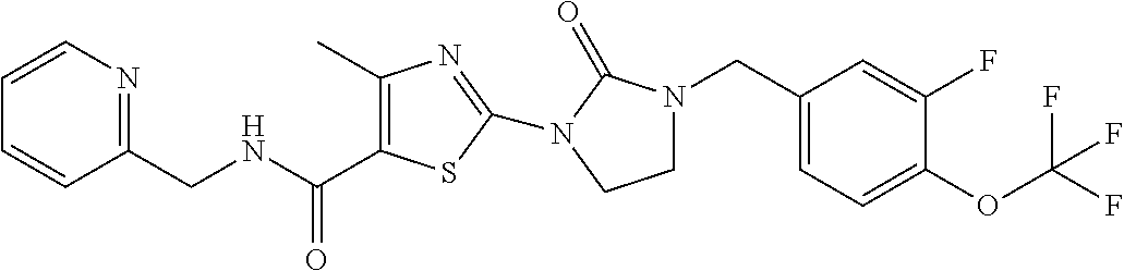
C1(CNC(=O)C2=C(C)N=C(N3C(=O)N(CC4=CC=C(OC(F)(F)F)C(F)=C4)CC3)S2)=NC=CC=C1
